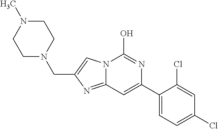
N12C(=NC(CN3CCN(C)CC3)=C1)C=C(C1=CC=C(Cl)C=C1Cl)N=C2O
